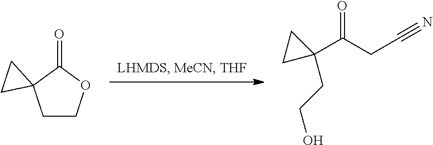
C1COC(=O)C12CC2.C1(C(CC#N)=O)(CCO)CC1
